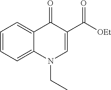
C1=CC=C2C(=C1)C(=O)C(C([OEt])=O)=CN2CC
